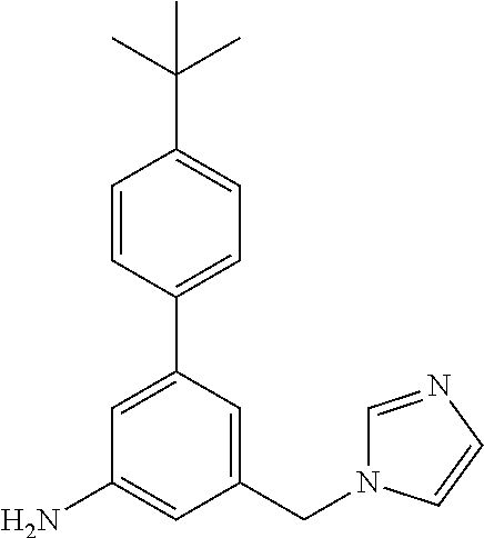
C1=CC(C2=CC(N)=CC(CN3C=NC=C3)=C2)=CC=C1C(C)(C)C
